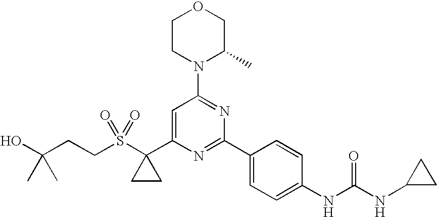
C1CN(C2=NC(C3=CC=C(NC(NC4CC4)=O)C=C3)=NC(C3(S(CCC(O)(C)C)(=O)=O)CC3)=C2)C(C)CO1
